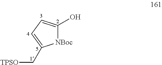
[NBoc]1C(O)=CC=C1C[TPSO]
